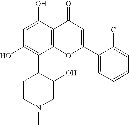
C12=C(C(O)=CC(O)=C1C1CCN(C)CC1O)C(=O)C=C(C1=CC=CC=C1Cl)O2
